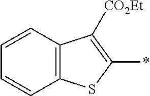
C12=C(SC(*)=C1[CO2Et])C=CC=C2
